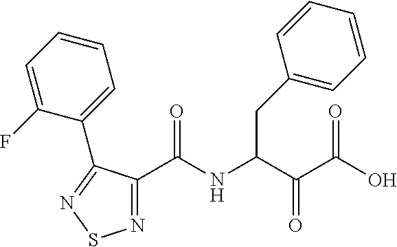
C1(C(NC(C(C(O)=O)=O)CC2=CC=CC=C2)=O)=NSN=C1C1=CC=CC=C1F
